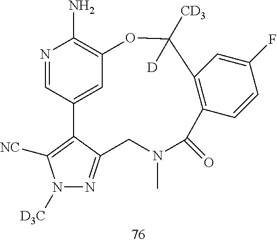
N1=CC2=CC(=C1N)OC([CD3])([D])C1=C(C=CC(F)=C1)C(=O)N(C)CC1=NN([D3C])C([NC])=C21
